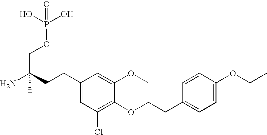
C1(CCC(N)(COP(O)(O)=O)C)=CC(Cl)=C(OCCC2=CC=C(OCC)C=C2)C(OC)=C1
